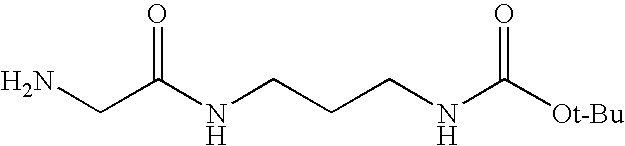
NCC(NCCCNC([Ot-Bu])=O)=O
